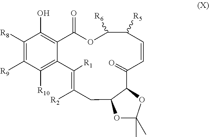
C1([R8])=C([R9])C([R10])=C2C(=C1O)C(=O)OC([R6])C([R5])C=CC(=O)C1OC(C)(C)OC1CC([R2])=C2[R1]
